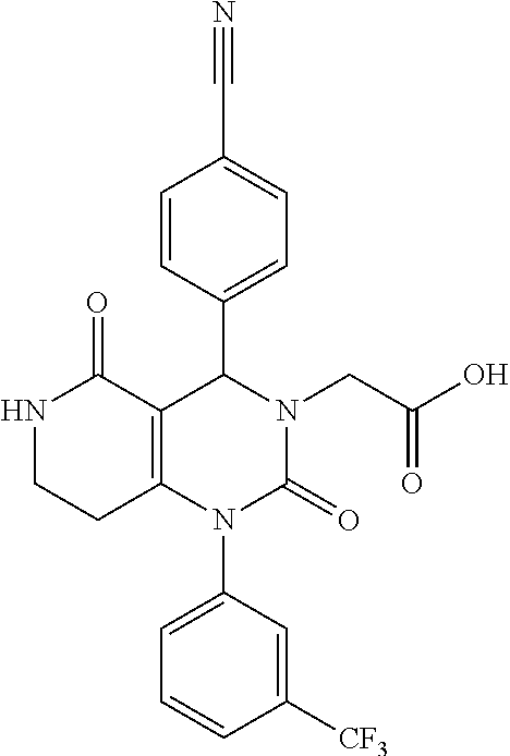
N1CCC2=C(C1=O)C(C1=CC=C(C#N)C=C1)N(CC(O)=O)C(=O)N2C1=CC=CC([CF3])=C1
